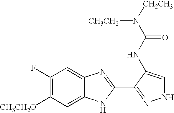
C1(F)=C([CH3CH2O])C=C2C(=C1)N=C(C1=NNC=C1NC(=O)N([CH2CH3])[CH3CH2])N2
